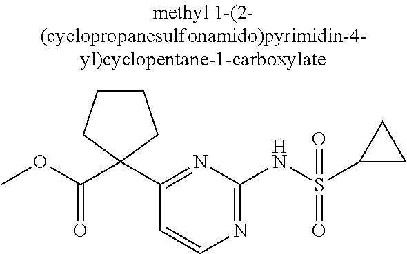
C1(C2(C(OC)=O)CCCC2)=NC(NS(C2CC2)(=O)=O)=NC=C1
